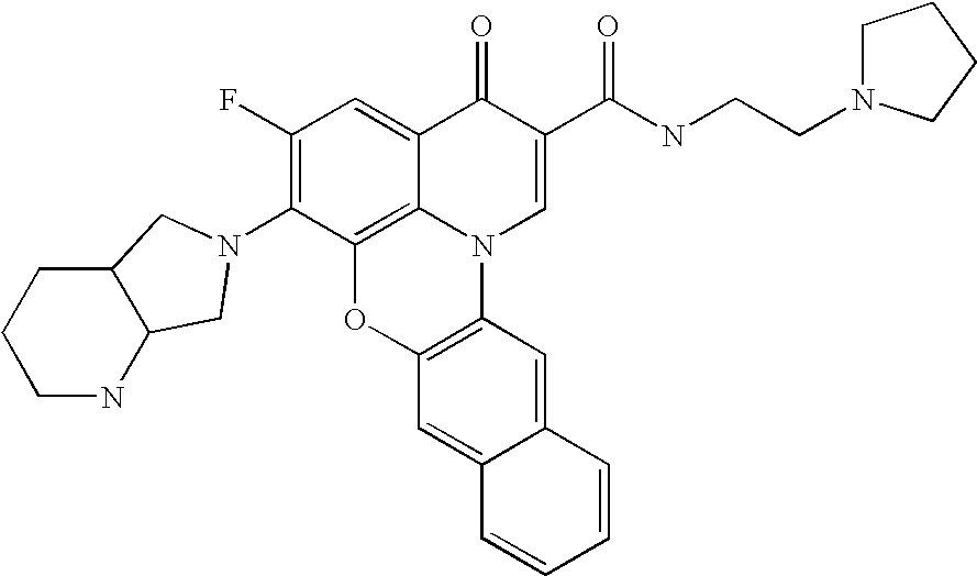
C1(F)=C(N2CC3C(C2)CCCN3)C2=C3C(=C1)C(=O)C(C(NCCN1CCCC1)=O)=CN3C1=C(O2)C=C2C(=C1)C=CC=C2
